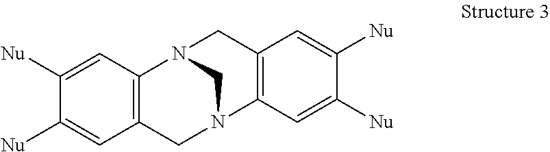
C1([Nu])=CC2=C(C=C1[Nu])CN1CN2CC2=C1C=C([Nu])C([Nu])=C2
